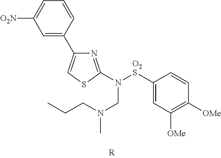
C1=CC(C2=CSC(N([O2S]C3=CC([OMe])=C([OMe])C=C3)CN(C)CCC)=N2)=CC([O2N])=C1
